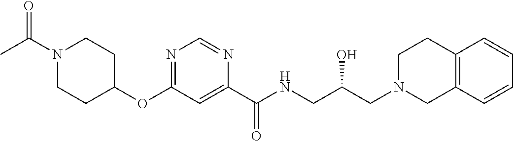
C1(OC2CCN(C(C)=O)CC2)=NC=NC(C(NCC(CN2CCC3=C(C2)C=CC=C3)O)=O)=C1
